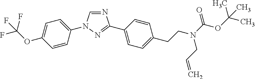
N1=CN(C2=CC=C(OC(F)(F)F)C=C2)N=C1C1=CC=C(CCN(C(OC(C)(C)C)=O)CC=C)C=C1
